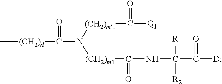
C[(CH2)d]C(N([(CH2)m1]C([Q1])=O)[(CH2)m1]C(NC(C([D])=O)([R1])[R2])=O)=O
